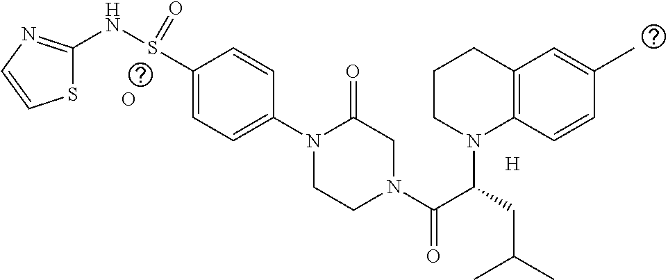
[H].O.S1C(NS(C2=CC=C(N3CCN(C(C(CC(C)C)N4CCCC5=C4C=CC(C)=C5)=O)CC3=O)C=C2)=O)=NC=C1
